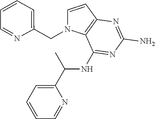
C1=CC2=C(N1CC1=CC=CC=N1)C(NC(C1=CC=CC=N1)C)=NC(N)=N2
